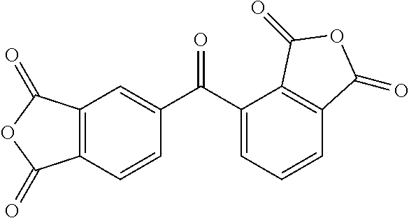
C12=C(C=CC(C(C3=CC=CC4=C3C(=O)OC4=O)=O)=C1)C(=O)OC2=O
